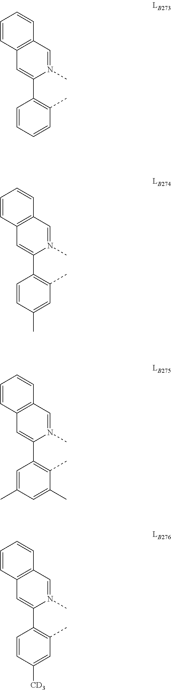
C1=CC=CC(C)=C1C1=CC2=C(C=N1C)C=CC=C2.C1=CC(C)=CC(C)=C1C1=CC2=C(C=N1C)C=CC=C2.C1=C(C)C=C(C)C(C)=C1C1=CC2=C(C=N1C)C=CC=C2.C1=CC([CD3])=CC(C)=C1C1=CC2=C(C=N1C)C=CC=C2
